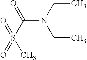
N(C(S(=O)(C)=O)=O)(CC)CC
